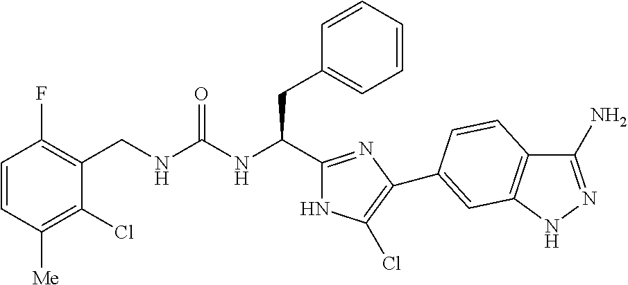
C(NC(CC1=CC=CC=C1)C1=NC(C2=CC3=C(C(N)=NN3)C=C2)=C(Cl)N1)(=O)NCC1=C(F)C=CC([Me])=C1Cl
